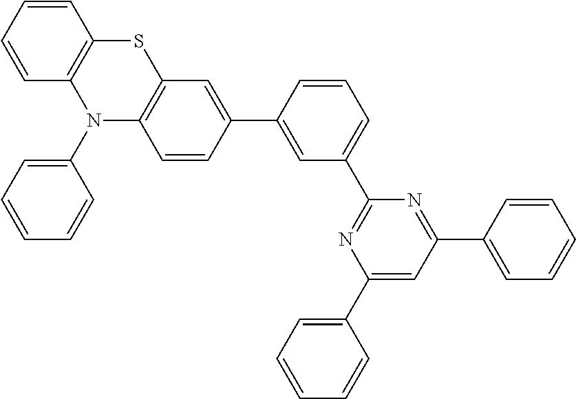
C1(C2=CC(C3=NC(C4=CC=CC=C4)=CC(C4=CC=CC=C4)=N3)=CC=C2)=CC2=C(C=C1)N(C1=CC=CC=C1)C1=C(S2)C=CC=C1
